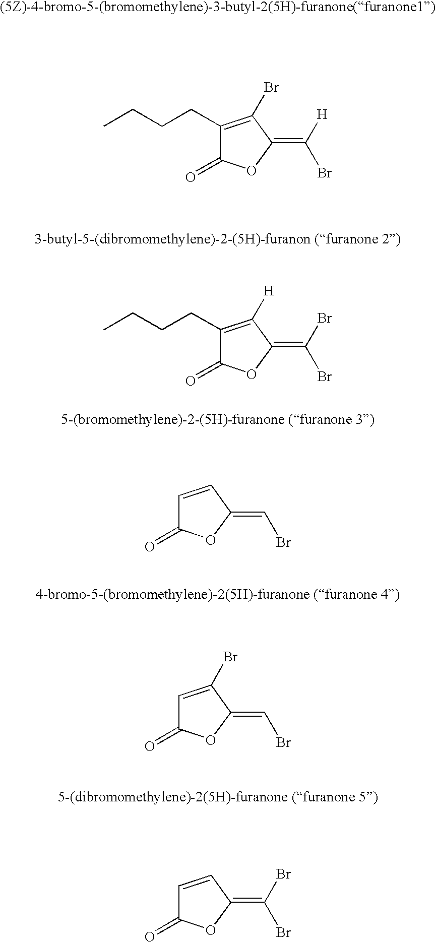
CCCCC1=C(Br)C(=C([H])Br)OC1=O.CCCCC1=C([H])C(=C(Br)Br)OC1=O.C1=CC(=CBr)OC1=O.C1=C(Br)C(=CBr)OC1=O.C1=CC(=C(Br)Br)OC1=O
